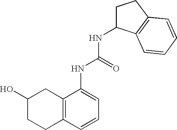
C12=C(C=CC=C1NC(=O)NC1CCC3=C1C=CC=C3)CCC(O)C2
